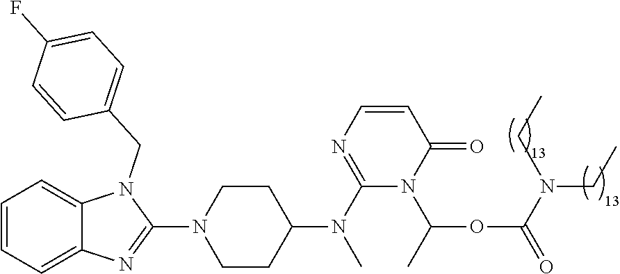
C1=CC=C2C(=C1)N(CC1=CC=C(F)C=C1)C(N1CCC(N(C)C3=NC=CC(=O)N3C(OC(=O)N(CC)CC)C)CC1)=N2
